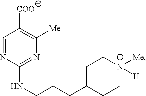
C1=NC(NCCCC2CC[N+]([Me])([H])CC2)=NC([Me])=C1[COO]
